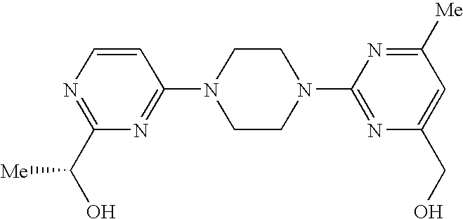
C1=CN=C(C(O)[Me])N=C1N1CCN(C2=NC(CO)=CC([Me])=N2)CC1
